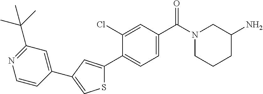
C1(N)CN(C(C2=CC=C(C3=CC(C4=CC(C(C)(C)C)=NC=C4)=CS3)C(Cl)=C2)=O)CCC1
